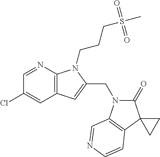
C1=NC2=C(C=C1Cl)C=C(CN1C(=O)C3(C4=C1C=NC=C4)CC3)N2CCCS(C)(=O)=O
